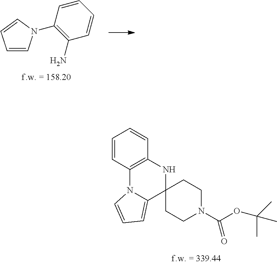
O(C(N1CCC2(CC1)NC1=C(N3C2=CC=C3)C=CC=C1)=O)C(C)(C)C.C1=CC(N2C=CC=C2)=C(N)C=C1
